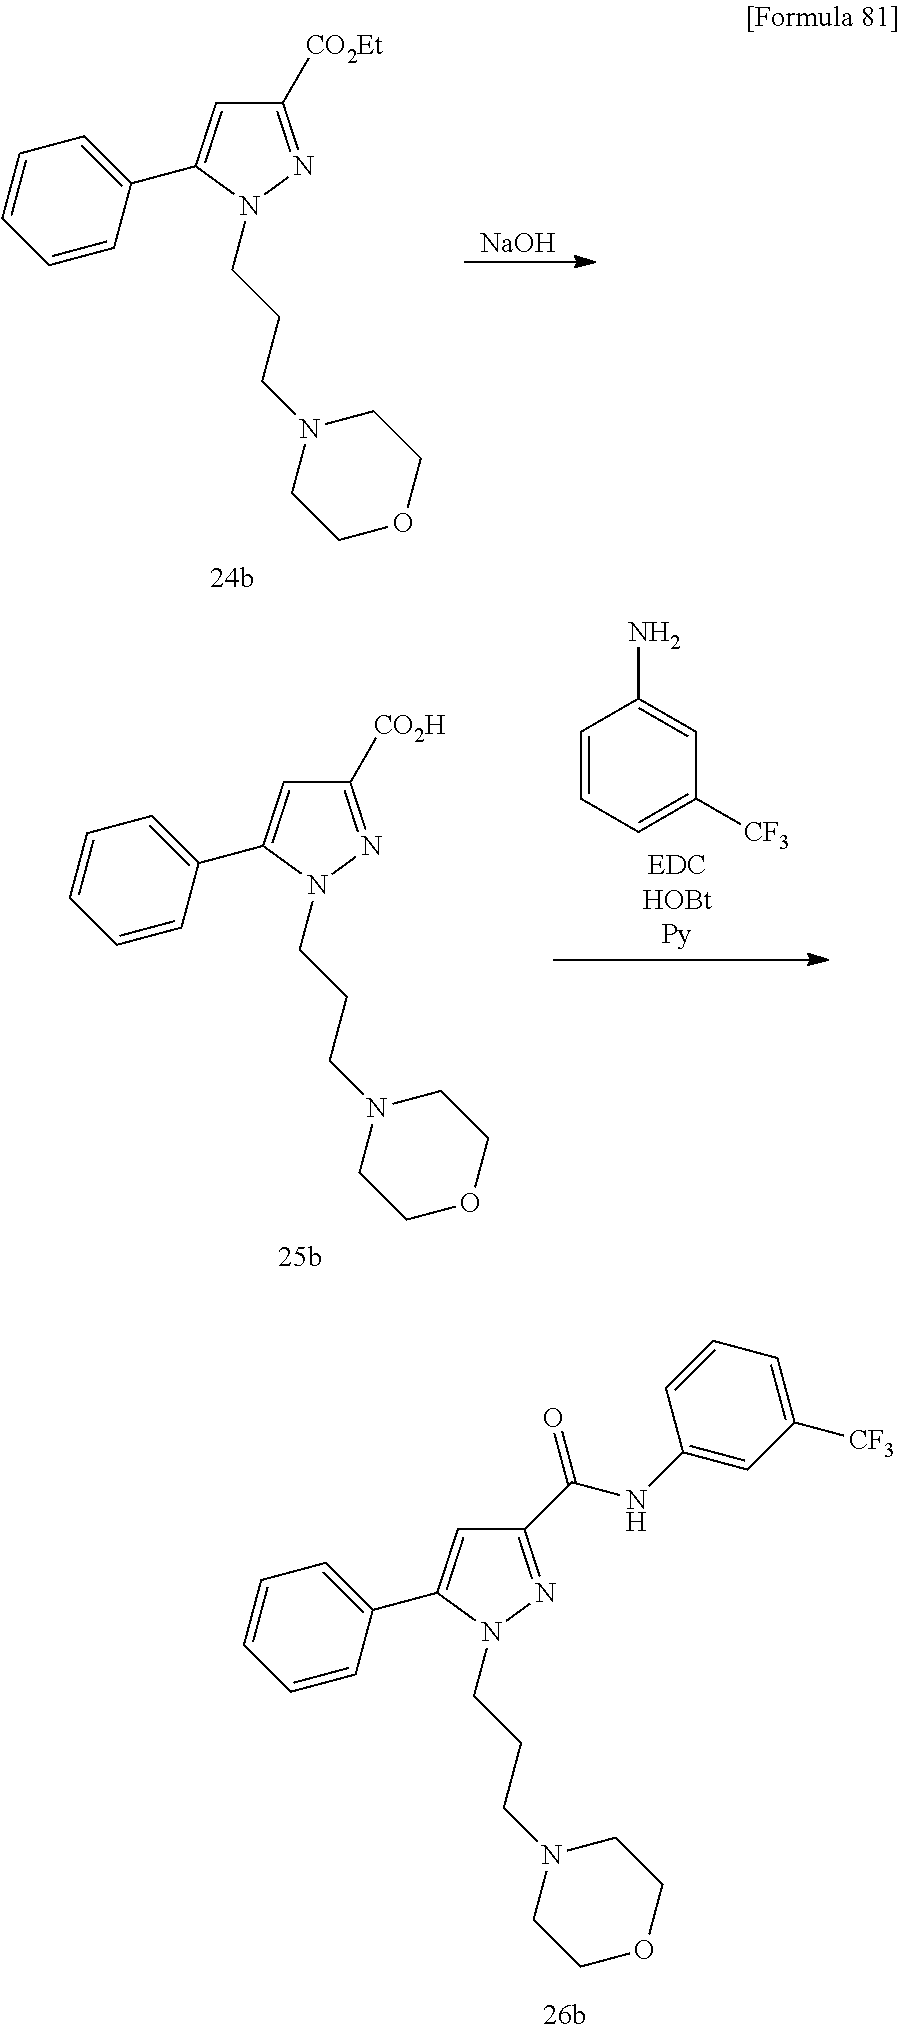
C1=CC(C2=CC([CO2Et])=NN2CCCN2CCOCC2)=CC=C1.[NaOH].C1=CC(C2=CC([CO2H])=NN2CCCN2CCOCC2)=CC=C1.C1=CC=C([CF3])C=C1N.C1=CC(C2=CC(C(NC3=CC([CF3])=CC=C3)=O)=NN2CCCN2CCOCC2)=CC=C1
